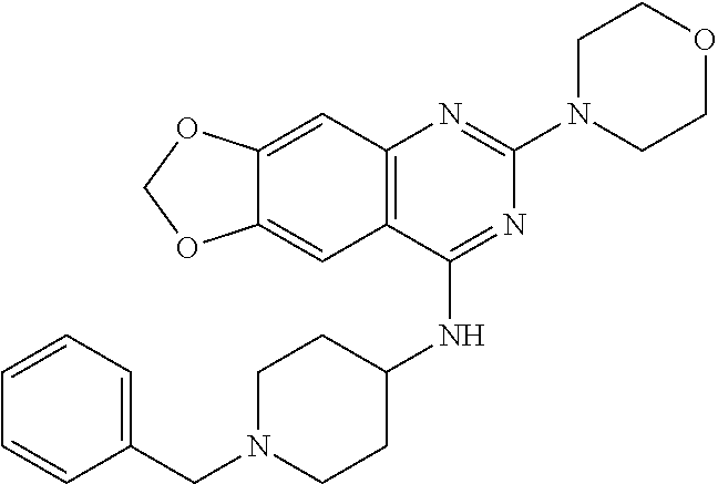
C12=C(C(NC3CCN(CC4=CC=CC=C4)CC3)=NC(N3CCOCC3)=N1)C=C1C(=C2)OCO1
